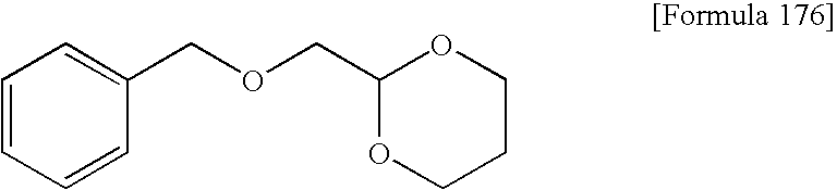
C1=CC=CC(COCC2OCCCO2)=C1
